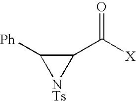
C1([Ph])[NTs]C1C([X])=O
